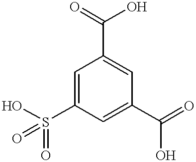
C1=C(S(O)(=O)=O)C=C(C(=O)O)C=C1C(=O)O
